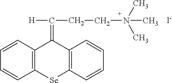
C12=C(C=CC=C1)C(=C(CCN(C)(C)C)[H])C1=C([Se]2)C=CC=C1.[I-]
